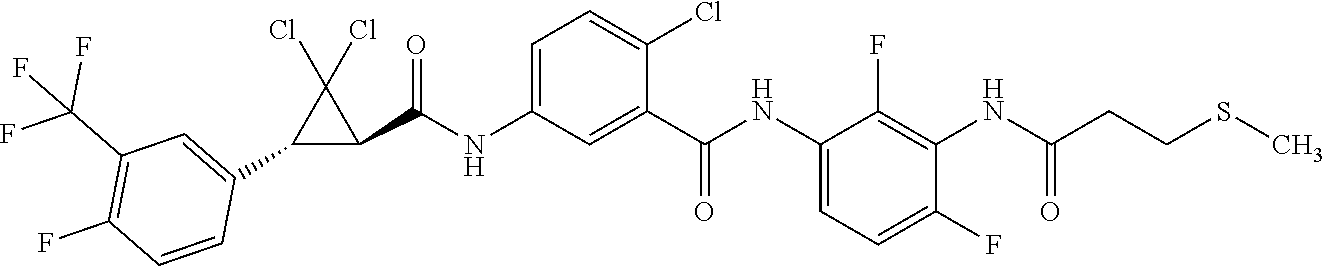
C1(NC(C2=CC(NC(C3C(Cl)(Cl)C3C3=CC(C(F)(F)F)=C(F)C=C3)=O)=CC=C2Cl)=O)=CC=C(F)C(NC(CCSC)=O)=C1F
